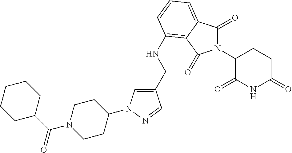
C1(CNC2=C3C(=CC=C2)C(=O)N(C2C(=O)NC(=O)CC2)C3=O)=CN(C2CCN(C(C3CCCCC3)=O)CC2)N=C1
